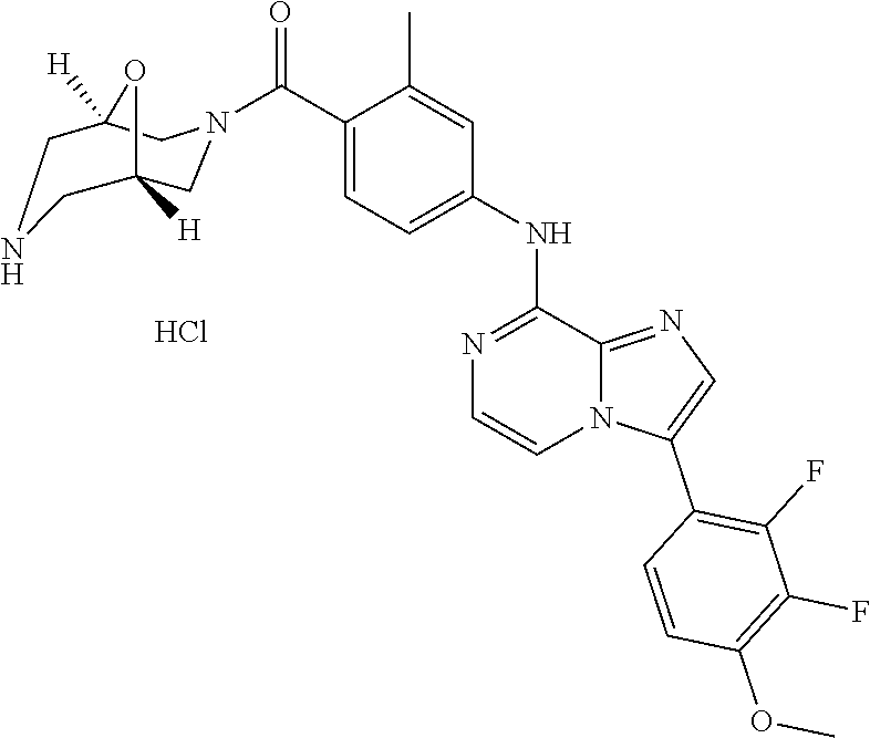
O(C)C1=C(F)C(F)=C(C2=CN=C3N2C=CN=C3NC2=CC=C(C(=O)N3CC4([H])CNCC([H])(O4)C3)C(C)=C2)C=C1.Cl
